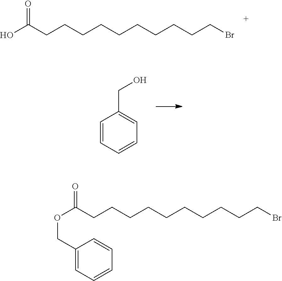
OC(CCCCCCCCCCBr)=O.C1=CC=CC=C1CO.O(C(CCCCCCCCCCBr)=O)CC1=CC=CC=C1
